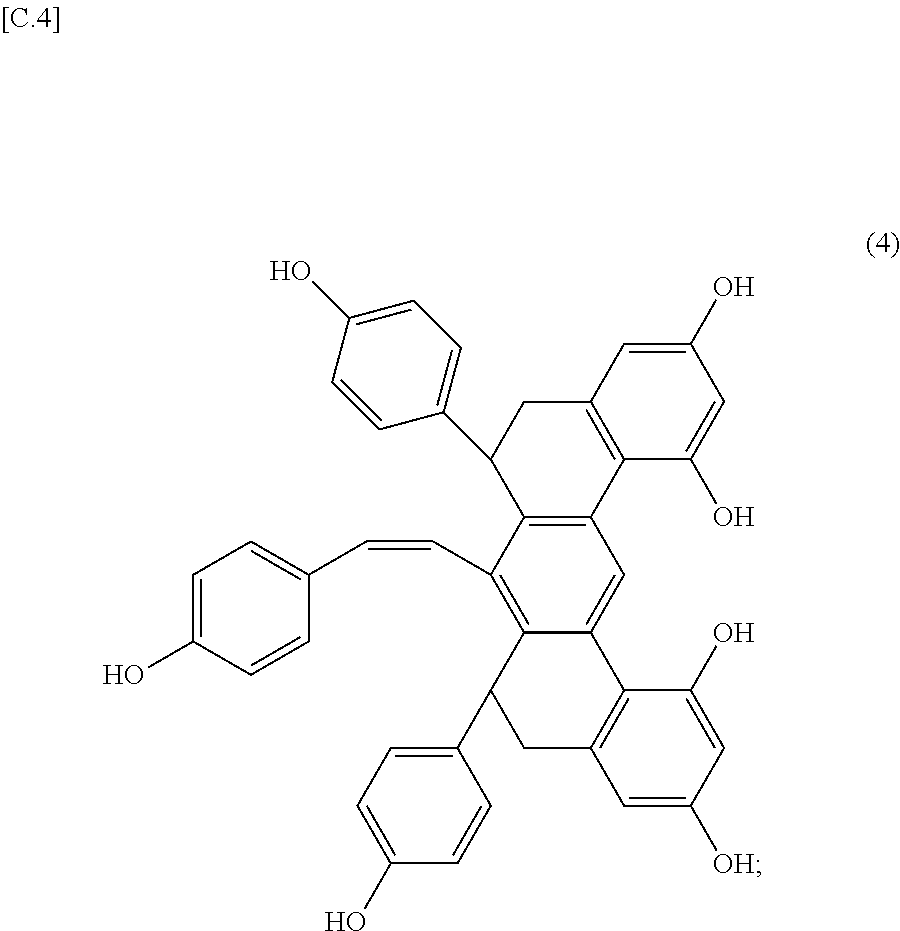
C12=C(C(C=CC3=CC=C(O)C=C3)=C3C(=C1)C1=C(CC3C3=CC=C(O)C=C3)C=C([OH])C=C1O)C(C1=CC=C(O)C=C1)CC1=C2C(O)=CC(O)=C1
